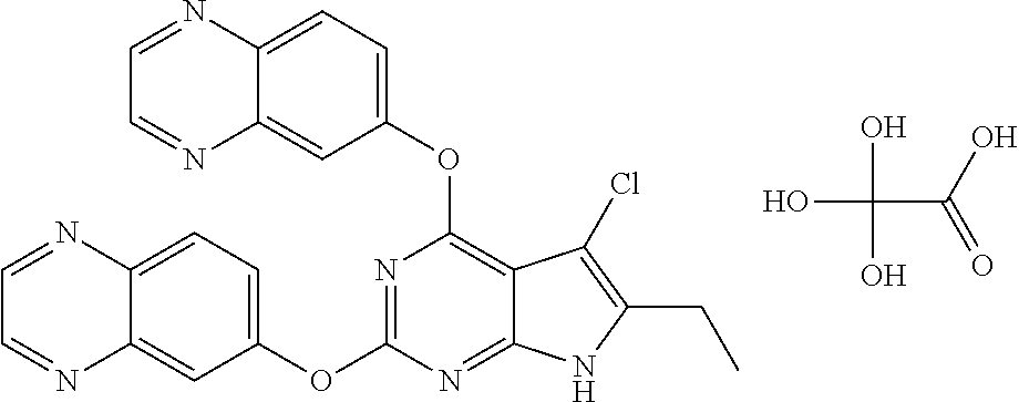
C1(OC2=C3C(=NC(OC4=CC=C5C(=C4)N=CC=N5)=N2)NC(CC)=C3Cl)=CC=C2C(=C1)N=CC=N2.OC(C(O)=O)(O)O
